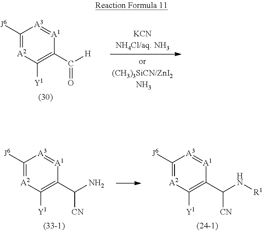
[J6]C1=[A2]C([Y1])=C(C([H])=O)[A1]=[A3]1.[J6]C1=[A2]C([Y1])=C(C(N)[CN])[A1]=[A3]1.[J6]C1=[A2]C([Y1])=C(C(N[R1])[CN])[A1]=[A3]1
